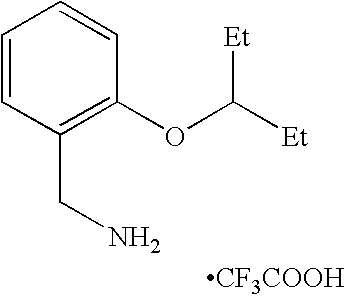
C1=CC(CN)=C(OC([Et])[Et])C=C1.[CF3COOH]
